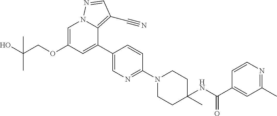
C1=C(OCC(O)(C)C)C=C(C2=CN=C(N3CCC(NC(C4=CC(C)=NC=C4)=O)(C)CC3)C=C2)C2=C(C#N)C=NN12
